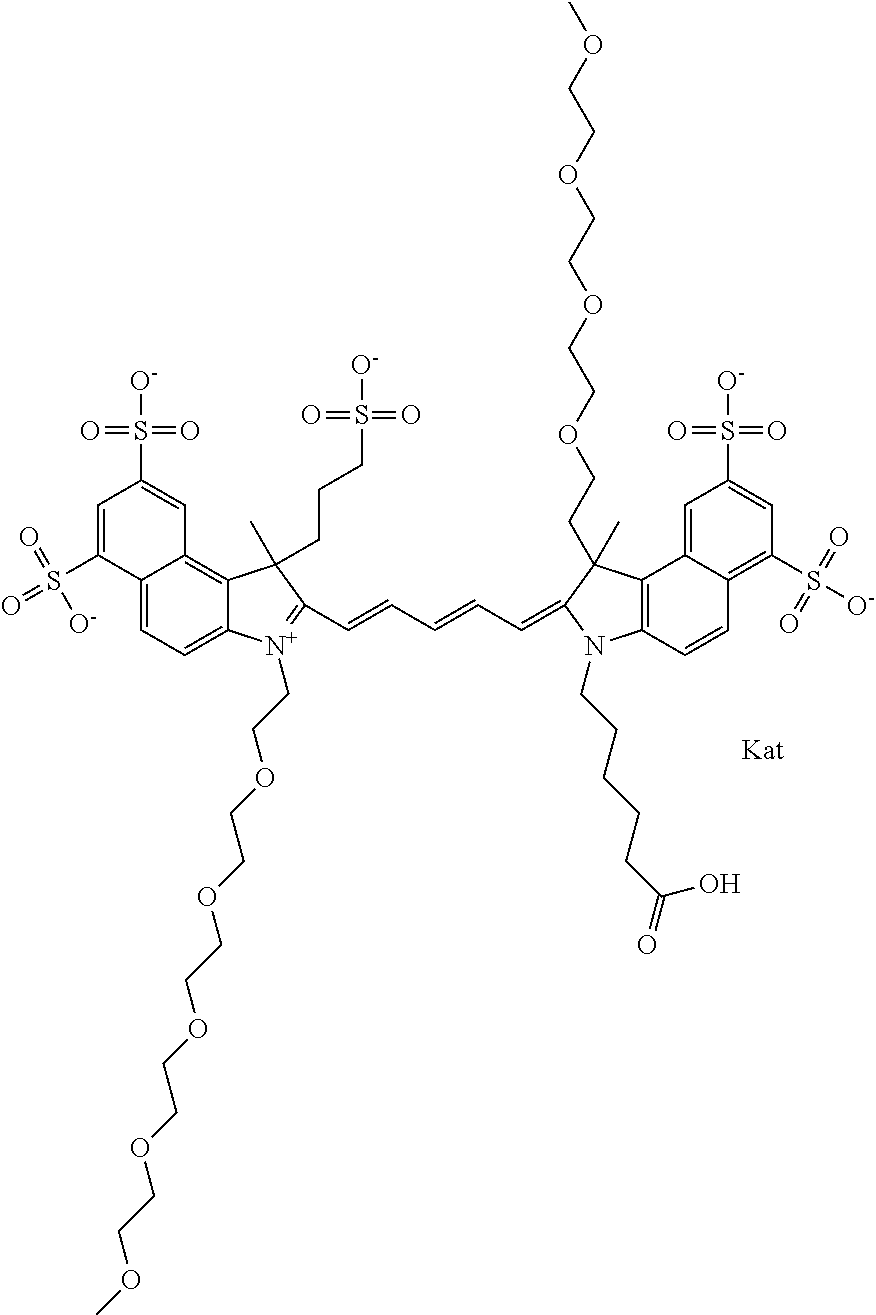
[Kat].C12=CC=C3C(=C1C=C(S(=O)(=O)[O-])C=C2S(=O)(=O)[O-])C(C)(CCCS(=O)(=O)[O-])C(C=CC=CC=C1N(CCCCCC(=O)O)C2=C(C4=CC(S(=O)(=O)[O-])=CC(S([O-])(=O)=O)=C4C=C2)C1(C)CCOCCOCCOCCOC)=[N+]3CCOCCOCCOCCOCCOC
